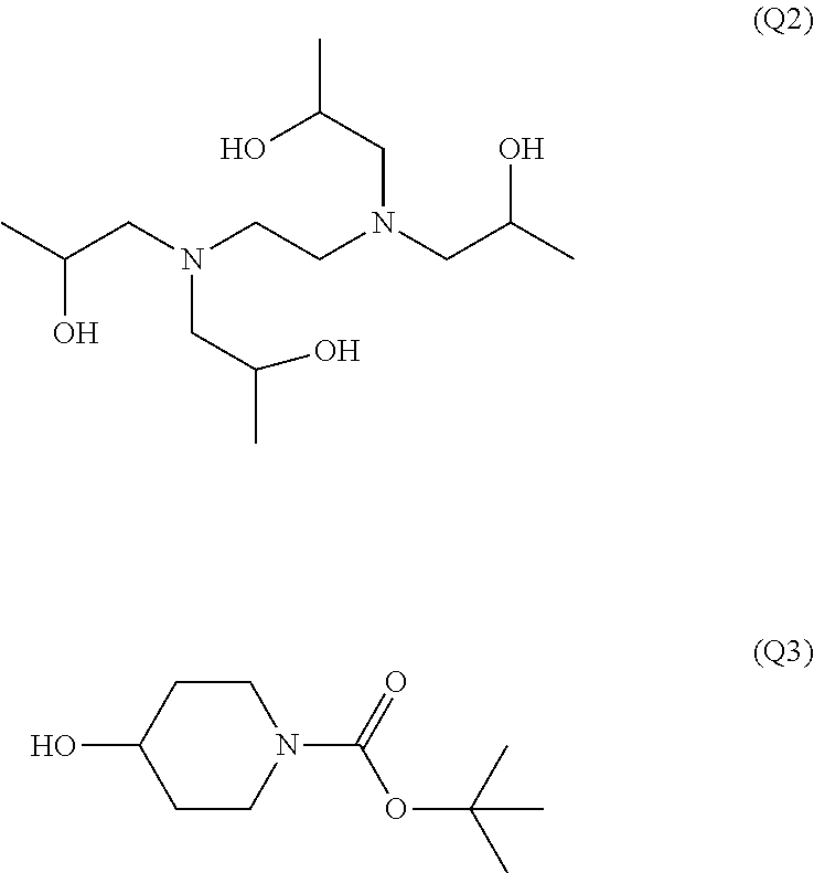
OC(C)CN(CCN(CC(C)O)CC(C)O)CC(C)O.OC1CCN(C(=O)OC(C)(C)C)CC1
